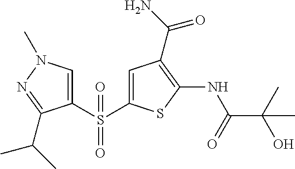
C1=C(S(C2=CN(C)N=C2C(C)C)(=O)=O)SC(NC(=O)C(O)(C)C)=C1C(=O)N
